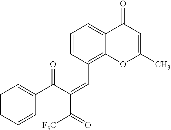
C1=CC=CC(C(C(=CC2=C3C(=CC=C2)C(=O)C=C(C)O3)C([F3C])=O)=O)=C1
